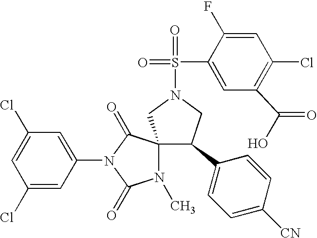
ClC1=CC(Cl)=CC(N2C(=O)C3(N(C)C2=O)C(C2=CC=C([CN])C=C2)CN(S(=O)(=O)C2=CC(C(O)=O)=C(Cl)C=C2F)C3)=C1
